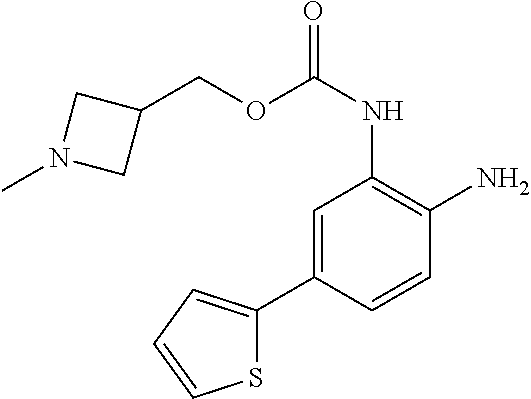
C1(COC(NC2=C(N)C=CC(C3=CC=CS3)=C2)=O)CN(C)C1
